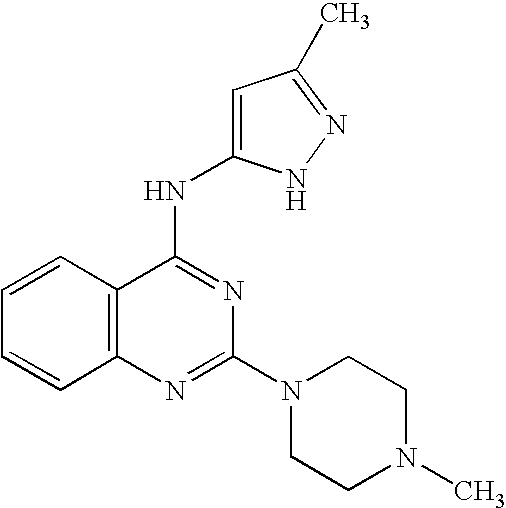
C12=C(N=C(N3CCN(C)CC3)N=C1NC1=CC(C)=NN1)C=CC=C2
